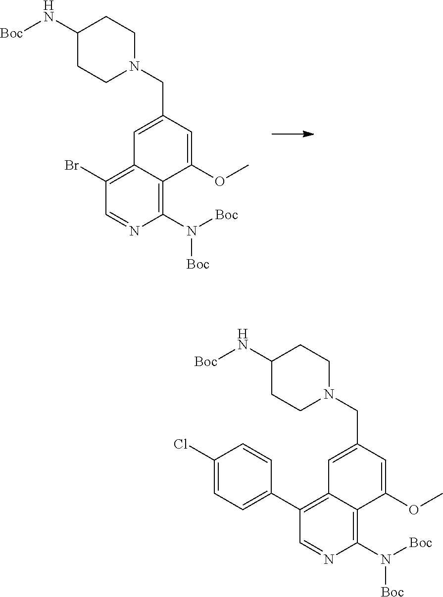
C1=C(CN2CCC(N[Boc])CC2)C=C(OC)C2=C(N([Boc])[Boc])N=CC(Br)=C12.C1=C(CN2CCC(N[Boc])CC2)C=C(OC)C2=C(N([Boc])[Boc])N=CC(C3=CC=C(Cl)C=C3)=C12
